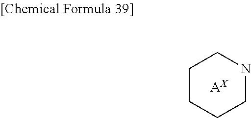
C1CCCNC1.[AX]
